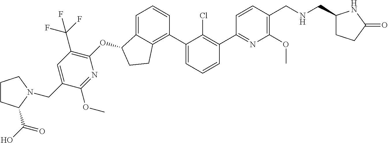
O(C1C2=CC=CC(C3=CC=CC(C4=NC(OC)=C(CNCC5CCC(=O)N5)C=C4)=C3Cl)=C2CC1)C1=C(C(F)(F)F)C=C(CN2C(C(O)=O)CCC2)C(OC)=N1
